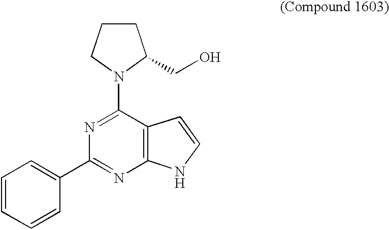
C1=CC=CC(C2=NC3=C(C(N4C(CO)CCC4)=N2)C=CN3)=C1
